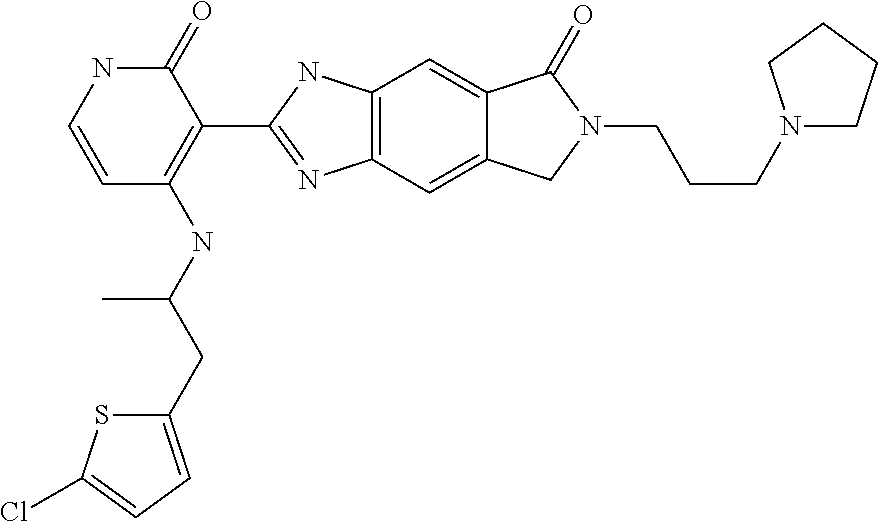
C12=C(C=C3C(=C1)C(=O)N(CCCN1CCCC1)C3)N=C(C1=C(NC(CC3=CC=C(Cl)S3)C)C=CNC1=O)N2
